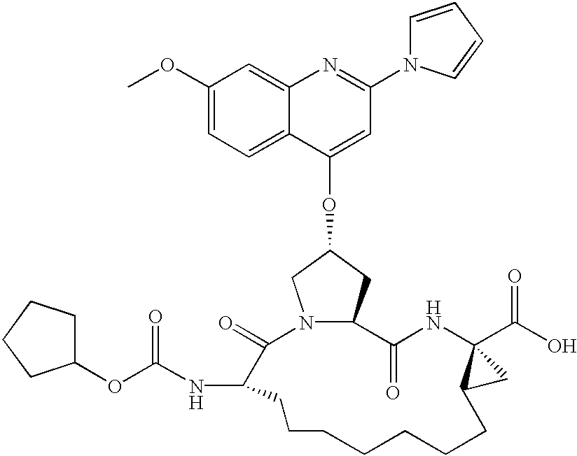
C1(OC(NC2C(=O)N3C(CC(OC4=CC(N5C=CC=C5)=NC5=CC(OC)=CC=C54)C3)C(=O)NC3(C(O)=O)C(C3)CCCCCCC2)=O)CCCC1
